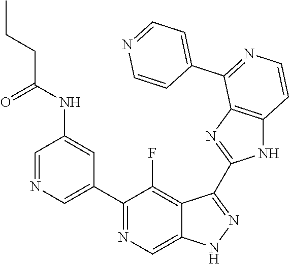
C1=NC=C(C2=NC=C3C(=C2F)C(C2=NC4=C(N2)C=CN=C4C2=CC=NC=C2)=NN3)C=C1NC(=O)CCC
